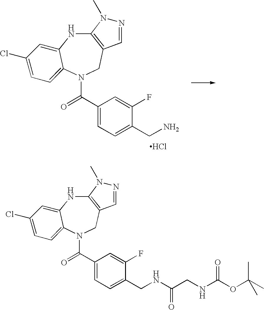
C12=C(CN(C(=O)C3=CC=C(CN)C(F)=C3)C3=CC=C(Cl)C=C3N1)C=NN2C.Cl.C12=C(CN(C(=O)C3=CC=C(CNC(CNC(OC(C)(C)C)=O)=O)C(F)=C3)C3=CC=C(Cl)C=C3N1)C=NN2C
